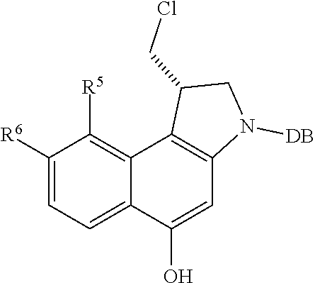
C1([R6])=CC=C2C(=C1[R5])C1=C(C=C2O)N([DB])CC1CCl
